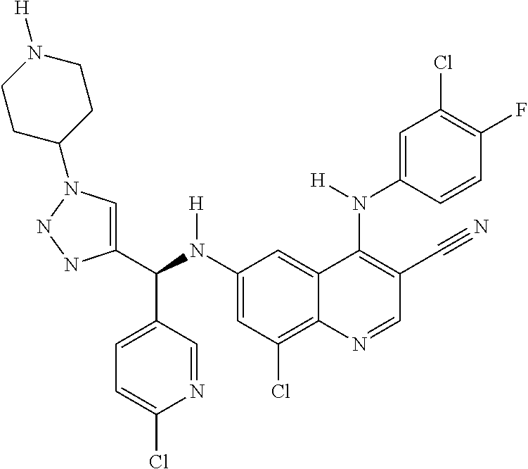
C1(N(C(C2=CN(C3CCN([H])CC3)NN2)C2=CC=C(Cl)N=C2)[H])=CC(Cl)=C2C(=C1)C(N(C1=CC(Cl)=C(F)C=C1)[H])=C(C#N)C=N2
